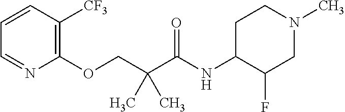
C1=CC([CF3])=C(OCC(C(NC2CCN(C)CC2F)=O)(C)C)N=C1
